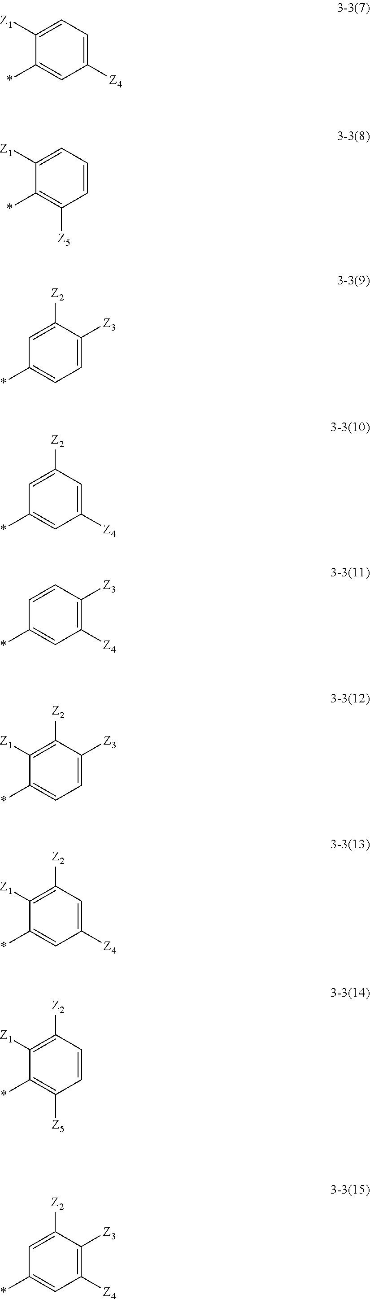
*C1=CC([Z4])=CC=C1[Z1].*C1=C([Z5])C=CC=C1[Z1].*C1=CC=C([Z3])C([Z2])=C1.*C1=CC([Z4])=CC([Z2])=C1.*C1=CC([Z4])=C([Z3])C=C1.*C1=CC=C([Z3])C([Z2])=C1[Z1].*C1=CC([Z4])=CC([Z2])=C1[Z1].*C1=C([Z5])C=CC([Z2])=C1[Z1].*C1=CC([Z4])=C([Z3])C([Z2])=C1
